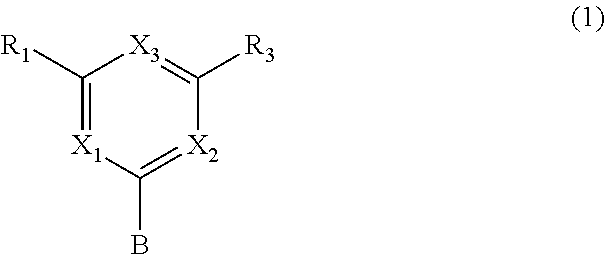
C1([R1])=[X1]C(B)=[X2]C([R3])=[X3]1
